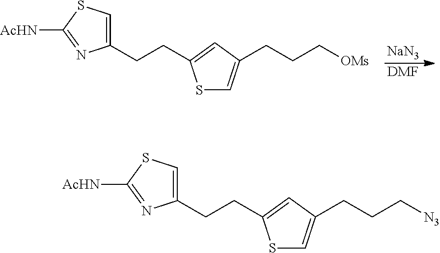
C1(CCC2=CC(CCC[N3])=CS2)=CSC([AcHN])=N1.C1(CCC2=CC(CCC[OMs])=CS2)=CSC([AcHN])=N1.[NaN3].[DMF]
